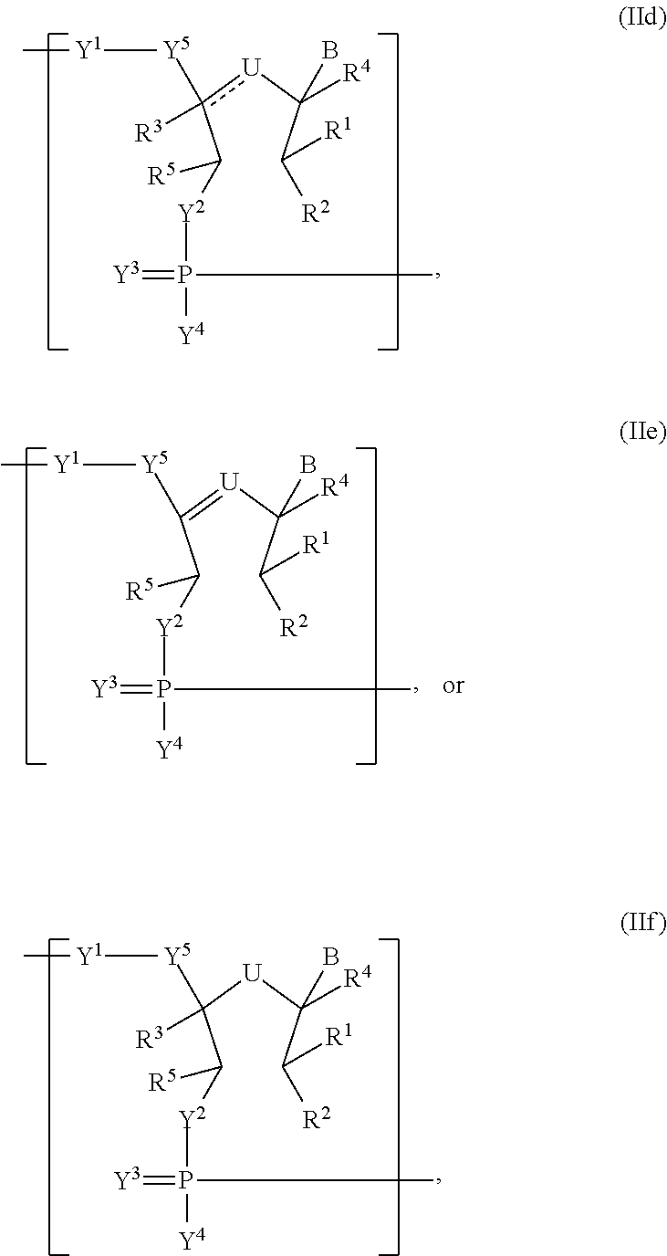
C(c([U]C(C([R1])[R2])(B)[R4])([Y5][Y1]C)[R3])([Y2]P(=[Y3])(C)[Y4])[R5].C(C([U]C(C([R1])[R2])(B)[R4])([Y5][Y1]C)[R3])([Y2]P(=[Y3])(C)[Y4])[R5].C(C(=[U]C(C([R1])[R2])(B)[R4])[Y5][Y1]C)([Y2]P(=[Y3])(C)[Y4])[R5]
